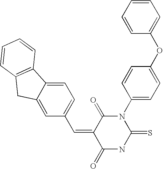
C1=C(OC2=CC=CC=C2)C=CC(N2C(=O)C(=CC3=CC=C4C(=C3)CC3=C4C=CC=C3)C(=O)NC2=S)=C1
